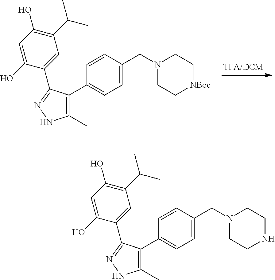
C1(C2=C(C)NN=C2C2=CC(C(C)C)=C(O)C=C2O)=CC=C(CN2CC[NBoc]CC2)C=C1.C1(C2=C(C)NN=C2C2=CC(C(C)C)=C(O)C=C2O)=CC=C(CN2CCNCC2)C=C1
